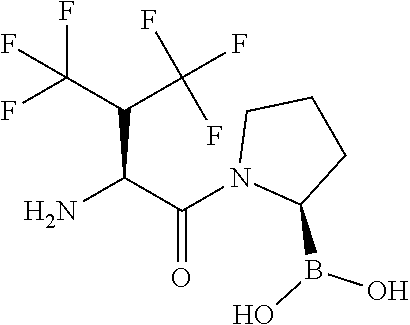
NC(C(N1C(B(O)O)CCC1)=O)C(C(F)(F)F)C(F)(F)F
